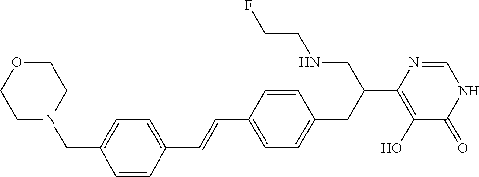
C1(C=CC2=CC=C(CN3CCOCC3)C=C2)=CC=C(CC(C2=C(O)C(=O)NC=N2)CNCCF)C=C1
